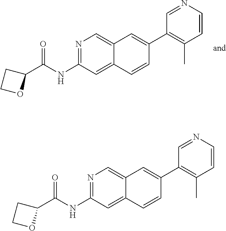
N1=C(NC(C2CCO2)=O)C=C2C(=C1)C=C(C1=C(C)C=CN=C1)C=C2.N1=C(NC(C2CCO2)=O)C=C2C(=C1)C=C(C1=C(C)C=CN=C1)C=C2
